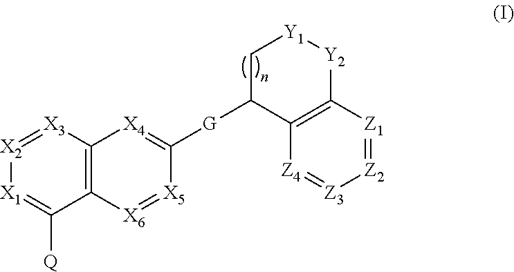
[X2]1=[X3]C2=C(C([Q])=[X1]1)[X6]=[X5]C([G]C1C3=C([Y2][Y1]C1)[Z1]=[Z2][Z3]=[Z4]3)=[X4]2
